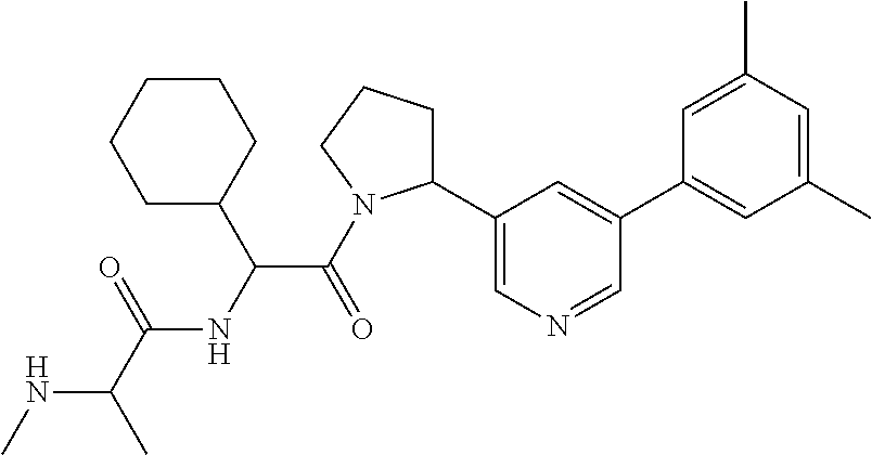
N(C(C)C(=O)NC(C(=O)N1C(C2=CN=CC(C3=CC(C)=CC(C)=C3)=C2)CCC1)C1CCCCC1)C
